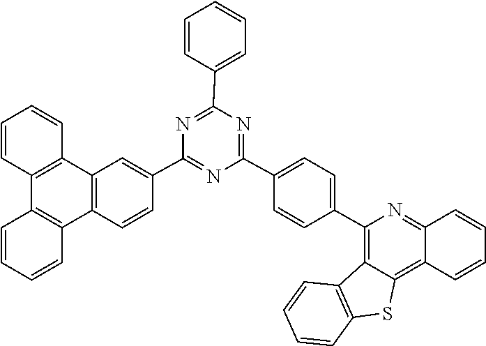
C12=NC(C3=CC=C(C4=NC(C5=CC=CC=C5)=NC(C5=CC6=C(C7=C(C8=C6C=CC=C8)C=CC=C7)C=C5)=N4)C=C3)=C3C(=C1C=CC=C2)SC1=C3C=CC=C1
